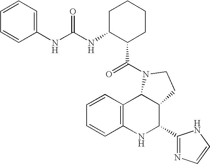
C1=CC2=C(C=C1)NC(C1=NC=CN1)C1C2N(C(=O)C2CCCCC2NC(=O)NC2=CC=CC=C2)CC1
